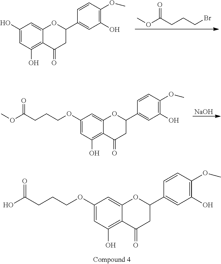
C1(O)=CC(O)=C2C(=C1)OC(C1=CC(O)=C(OC)C=C1)CC2=O.COC(CCCBr)=O.C1(OCCCC(OC)=O)=CC(O)=C2C(=C1)OC(C1=CC(O)=C(OC)C=C1)CC2=O.[NaOH].C1(OCCCC(O)=O)=CC(O)=C2C(=C1)OC(C1=CC(O)=C(OC)C=C1)CC2=O
